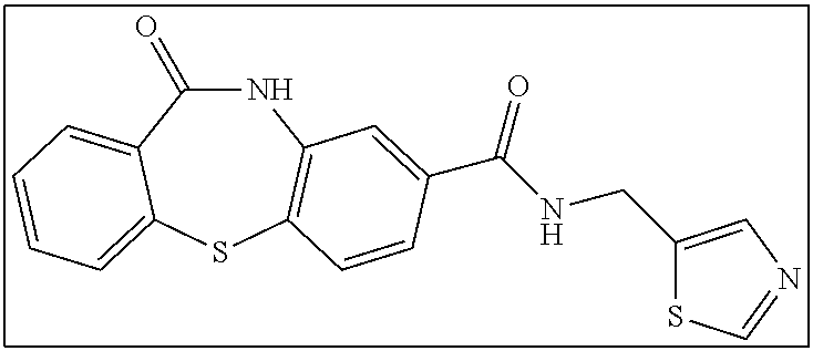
C1(=O)NC2=C(SC3=CC=CC=C13)C=CC(C(NCC1=CN=CS1)=O)=C2
